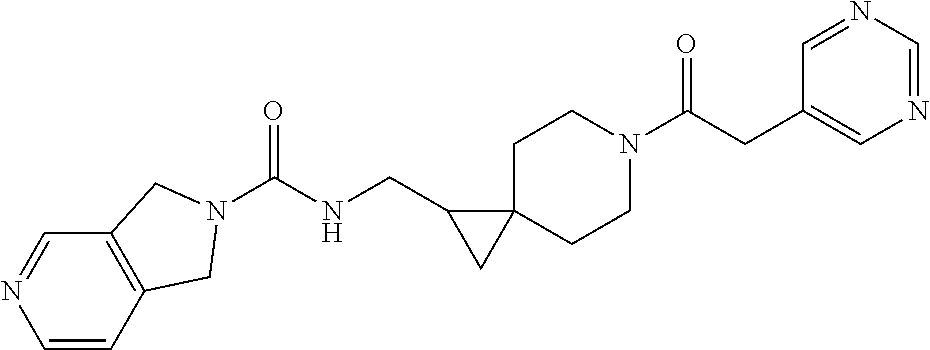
O=C(CC1=CN=CN=C1)N1CCC2(CC1)C(CNC(=O)N1CC3=C(C=NC=C3)C1)C2
